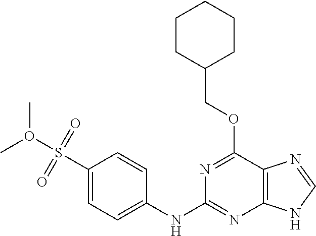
C1CC(COC2=NC(NC3=CC=C(S(O(C)C)(=O)=O)C=C3)=NC3=C2N=CN3)CCC1
